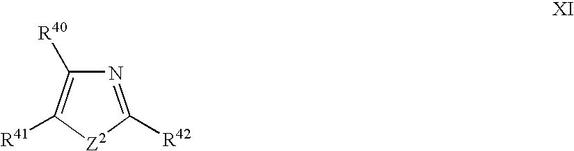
N1=C([R42])[Z2]C([R41])=C1[R40]
